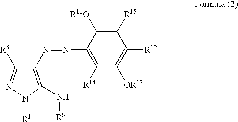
C1(N=NC2=C([R14])C([OR13])=C([R12])C([R15])=C2[R11O])=C(N[R9])N([R1])N=C1[R3]
